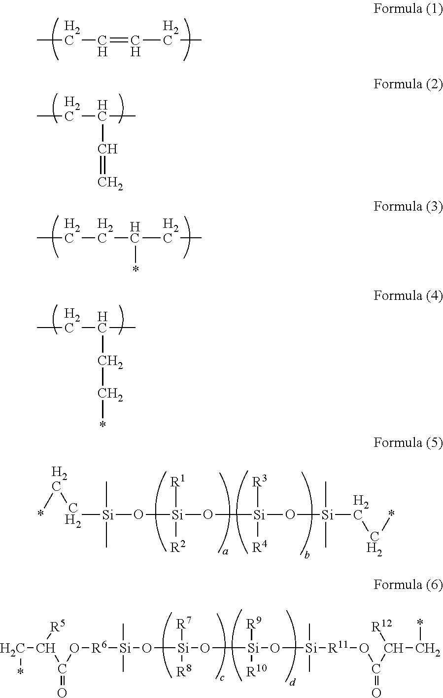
CCC=CCC.CCCC(CC)*.CCC(C)C=C.CCC(C)CC*.C([Si](O[Si](O[Si](O[Si](CC*)(C)C)([R3])[R4])([R1])[R2])(C)C)C*.[R6]([Si](O[Si](O[Si](O[Si]([R11]OC(C(C*)[R12])=O)(C)C)([R9])[R10])([R7])[R8])(C)C)OC(C(C*)[R5])=O
